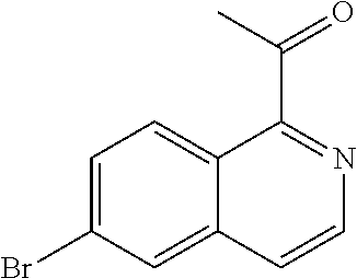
C1=C(Br)C=C2C(=C1)C(C(C)=O)=NC=C2
